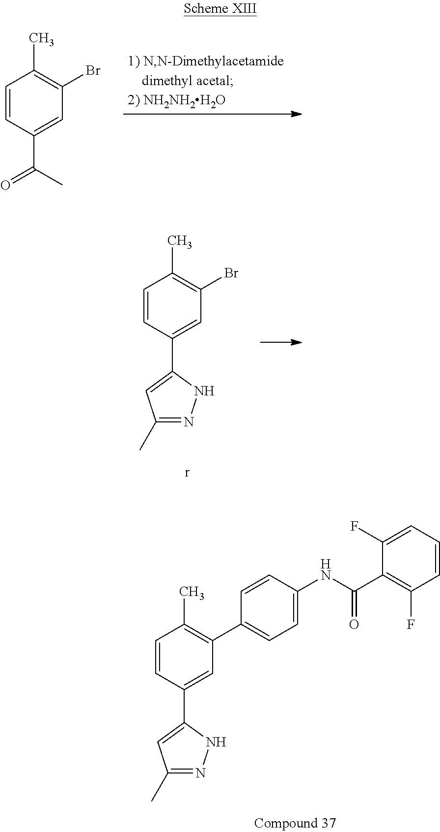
C1=CC(C2=CC(C)=NN2)=CC(C2=CC=C(NC(C3=C(F)C=CC=C3F)=O)C=C2)=C1C.C1=CC(C(=O)C)=CC(Br)=C1C.C1=CC(C2=CC(C)=NN2)=CC(Br)=C1C
